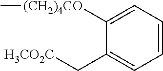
C1([(CH2)4CO]C)=CC=CC=C1C[H3CO2C]
